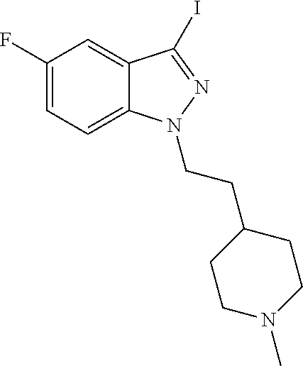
C(N1C2=CC=C(F)C=C2C(I)=N1)CC1CCN(C)CC1
